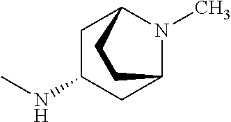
C1C(NC)CC2N(C)C1CC2
